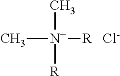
C[N+]([R])([R])C.[Cl-]
